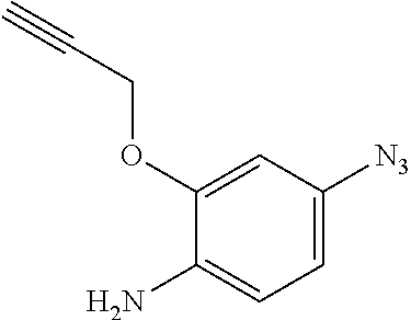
C1(OCC#C)=CC([N3])=CC=C1N
